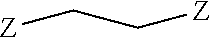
[Z]CC[Z]
